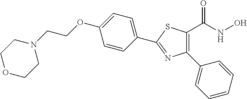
C1(C2=CC=CC=C2)=C(C(NO)=O)SC(C2=CC=C(OCCN3CCOCC3)C=C2)=N1
